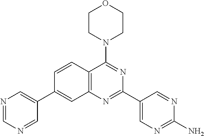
N1=CN=CC(C2=CC3=C(C(N4CCOCC4)=NC(C4=CN=C(N)N=C4)=N3)C=C2)=C1
